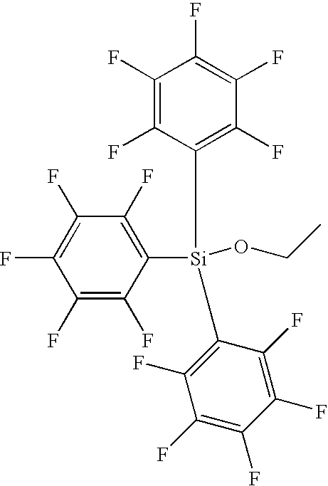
C1(F)=C(F)C([Si](OCC)(C2=C(F)C(F)=C(F)C(F)=C2F)C2=C(F)C(F)=C(F)C(F)=C2F)=C(F)C(F)=C1F
